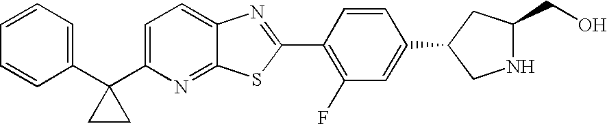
C1(C2(C3=CC=C4C(=N3)SC(C3=C(F)C=C(C5CNC(CO)C5)C=C3)=N4)CC2)=CC=CC=C1
